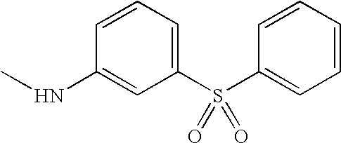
N(C1=CC(S(C2=CC=CC=C2)(=O)=O)=CC=C1)C
